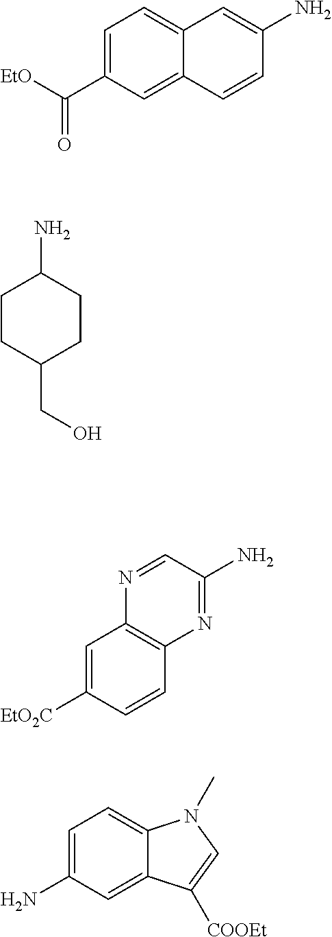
C1=C(C([EtO])=O)C=C2C(=C1)C=C(N)C=C2.C1CC(CO)CCC1N.C1=C([EtO2C])C=CC2=C1N=CC(N)=N2.C1=C(N)C=C2C(=C1)N(C)C=C2[COOEt]
